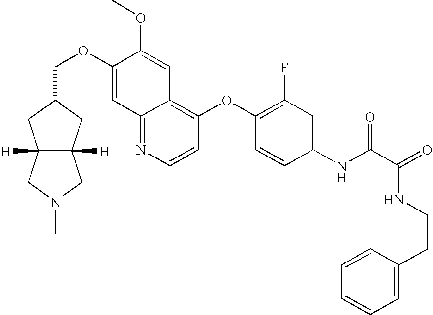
C1(OCC2CC3([H])C([H])(C2)CN(C)C3)=CC2=NC=CC(OC3=C(F)C=C(NC(C(=O)NCCC4=CC=CC=C4)=O)C=C3)=C2C=C1OC
